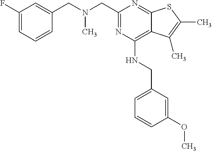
C1(F)=CC=CC(CN(CC2=NC(NCC3=CC=CC(OC)=C3)=C3C(=N2)SC(C)=C3C)C)=C1
